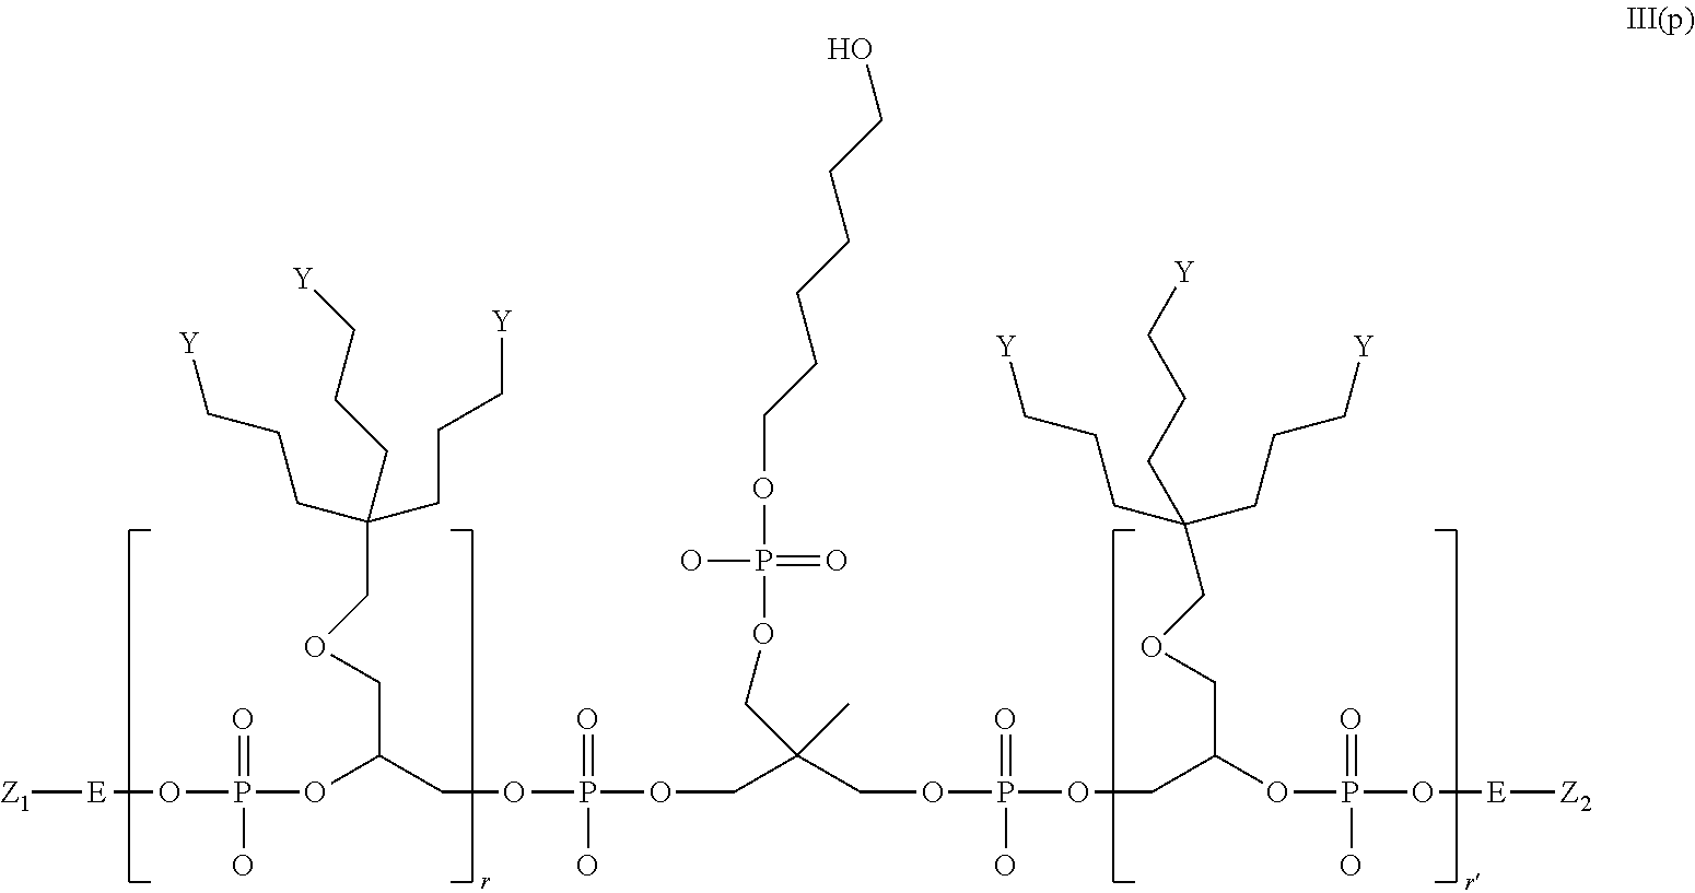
[Z1][E]OP(O)(=O)OC(COP(O)(OCC(COP(O)(OCC(OP(O)(O[E][Z2])=O)COCC(CCC[Y])(CCC[Y])CCC[Y])=O)(C)COP(=O)(O)OCCCCCCO)=O)COCC(CCC[Y])(CCC[Y])CCC[Y]
